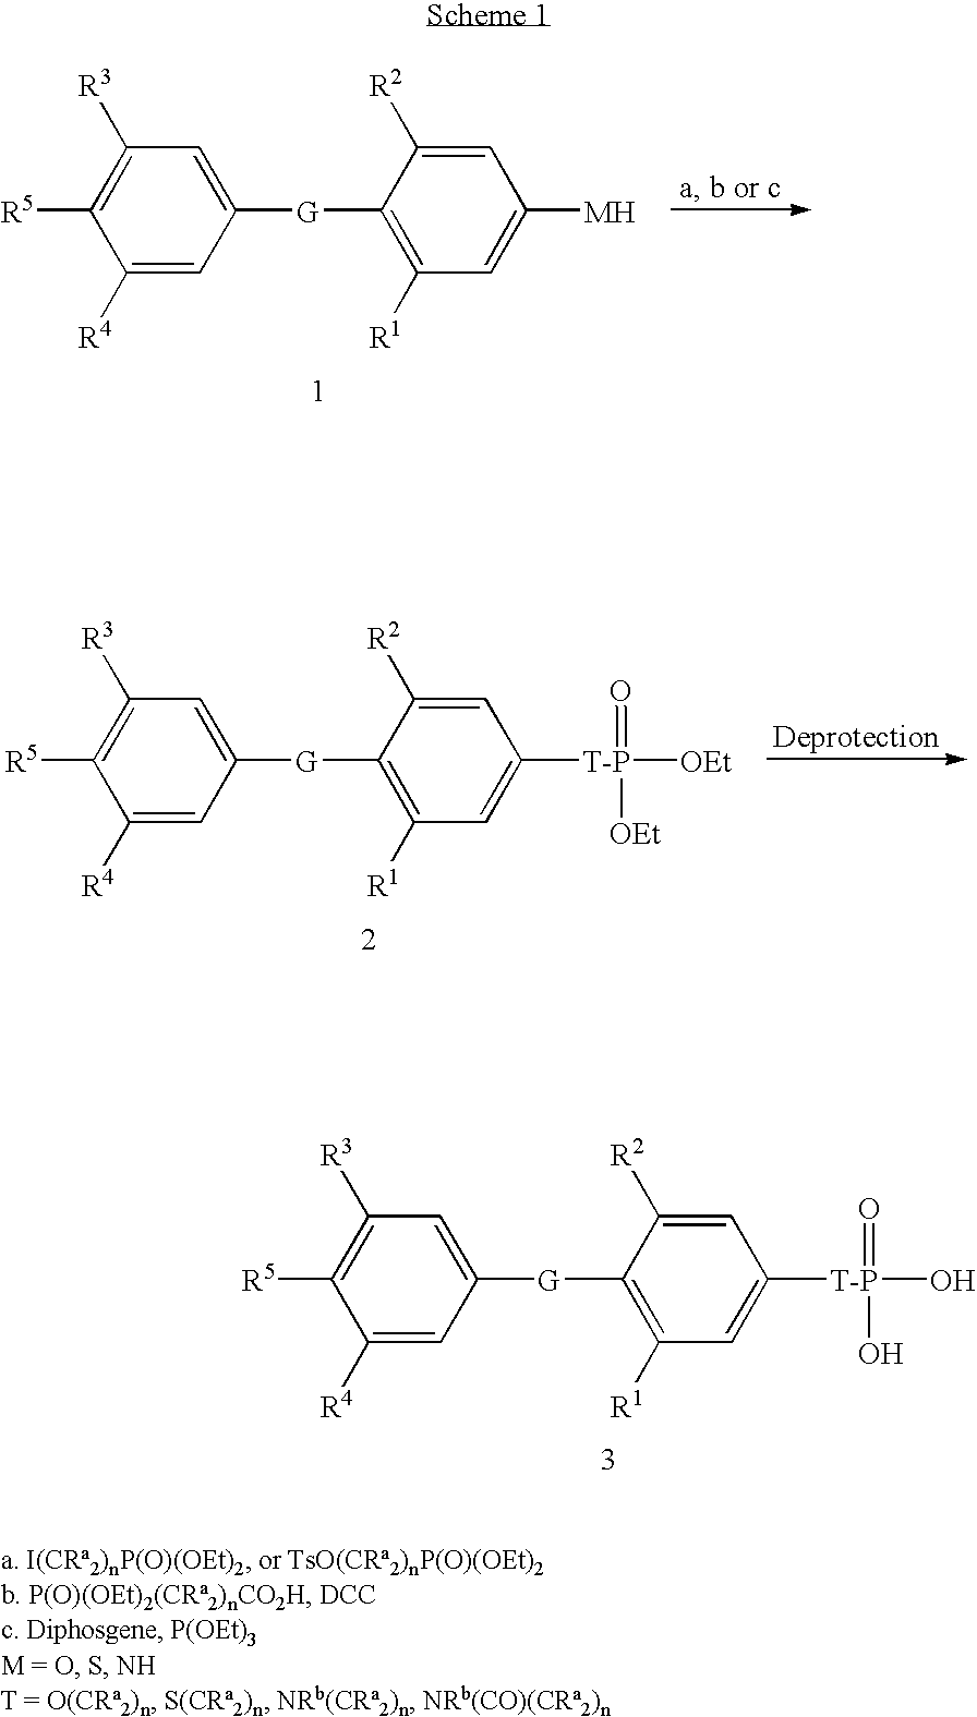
C1([R4])=CC([G]C2=C([R1])C=C([T-P](O)(=O)O)C=C2[R2])=CC([R3])=C1[R5].C1([R4])=CC([G]C2=C([R1])C=C([MH])C=C2[R2])=CC([R3])=C1[R5].C1([R4])=CC([G]C2=C([R1])C=C([T-P]([OEt])(=O)[OEt])C=C2[R2])=CC([R3])=C1[R5]
